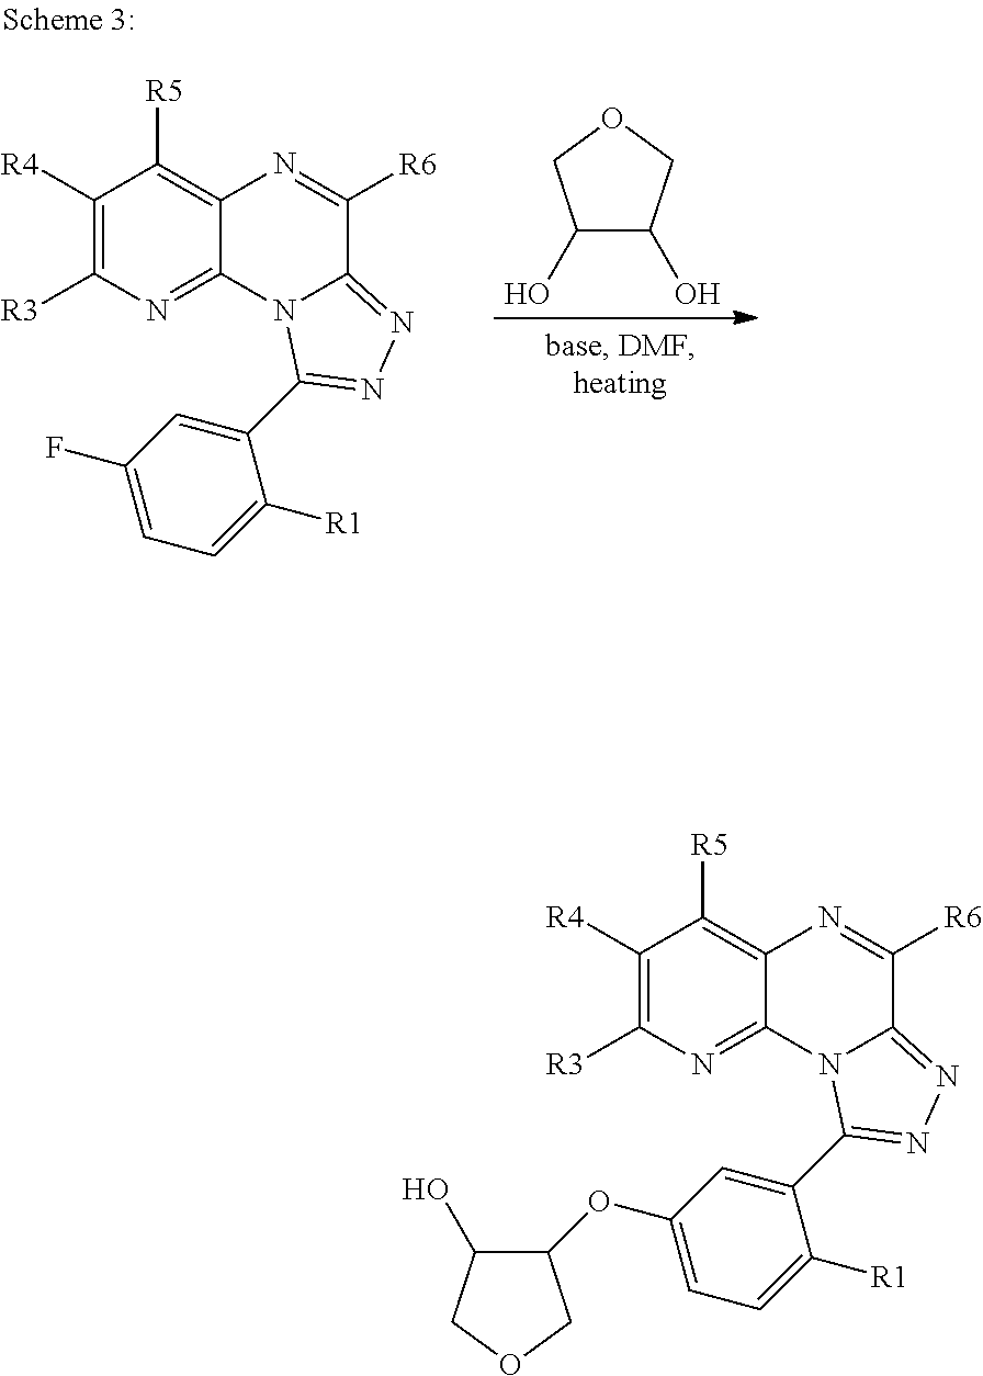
C1([R4])=C([R3])N=C2C(=C1[R5])N=C([R6])C1=NN=C(C3=CC(F)=CC=C3[R1])N21.C1(O)C(O)COC1.C1([R4])=C([R3])N=C2C(=C1[R5])N=C([R6])C1=NN=C(C3=CC(OC4C(O)COC4)=CC=C3[R1])N21
